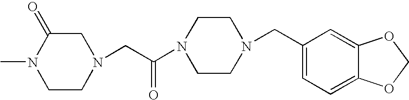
C1CN(CC(N2CCN(CC3=CC=C4C(=C3)OCO4)CC2)=O)CC(=O)N1C
